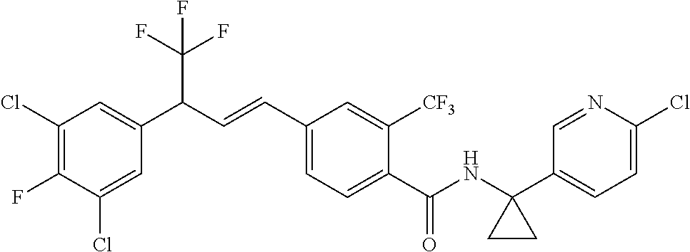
C1(Cl)=C(F)C(Cl)=CC(C(C=CC2=CC=C(C(=O)NC3(C4=CC=C(Cl)N=C4)CC3)C([CF3])=C2)C(F)(F)F)=C1
